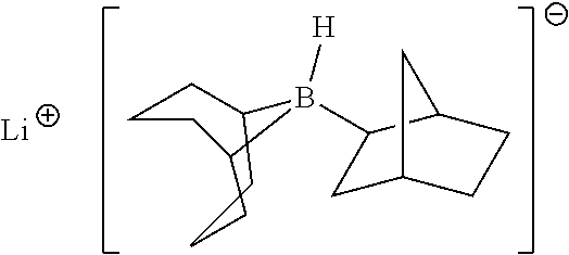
C1CCC(CC)B([H])(C2CC3CCC2C3)C1.[Li]
